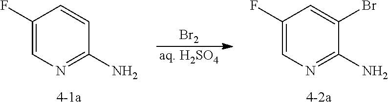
C1(F)=CN=C(N)C=C1.C1(F)=CN=C(N)C(Br)=C1.[Br2].[aq. H2SO4]
